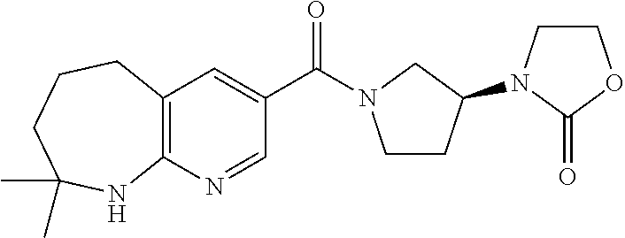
C(C1=CC2=C(N=C1)NC(C)(C)CCC2)(=O)N1CCC(N2CCOC2=O)C1
